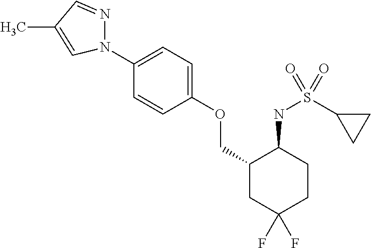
N1(C2=CC=C(OCC3CC(F)(F)CCC3NS(C3CC3)(=O)=O)C=C2)N=CC(C)=C1
